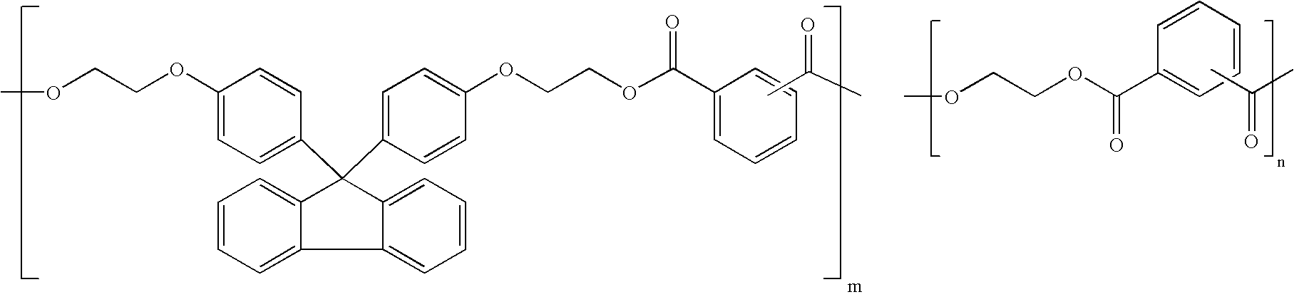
COCCOC1=CC=C(C2(C3=CC=C(OCCOC(C4=CC=CC=C4)=O)C=C3)C3=CC=CC=C3C3=CC=CC=C23)C=C1.CC(C)=O.C(OC(C1=CC=CC=C1)=O)COC.CC(C)=O
